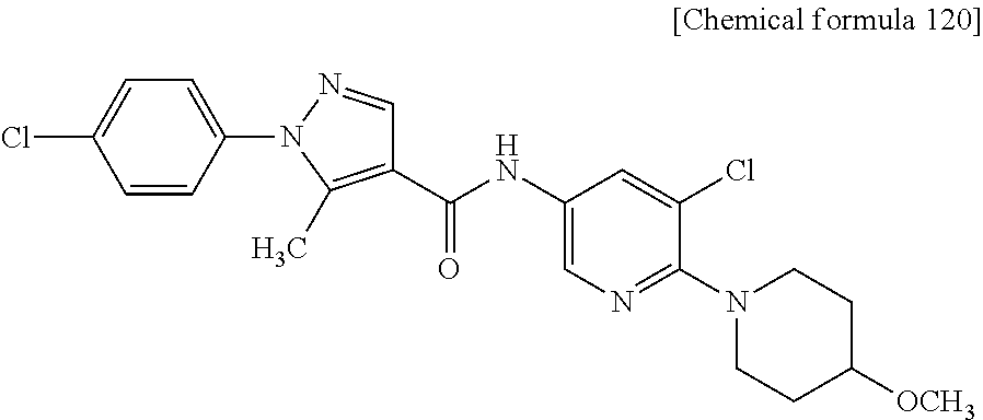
C1(N2N=CC(C(NC3=CN=C(N4CCC([OCH3])CC4)C(Cl)=C3)=O)=C2C)=CC=C(Cl)C=C1
